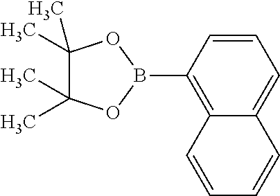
C1(C)(C)C(C)(C)OB(C2=C3C(=CC=C2)C=CC=C3)O1
